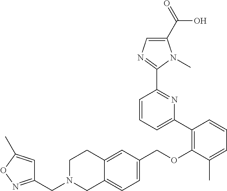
C1N(CC2=NOC(C)=C2)CC2=CC=C(COC3=C(C4=CC=CC(C5=NC=C(C(=O)O)N5C)=N4)C=CC=C3C)C=C2C1
